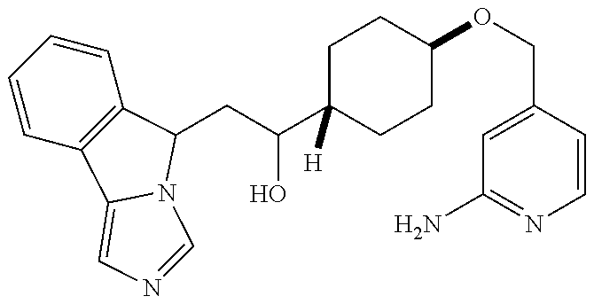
C1=CC=CC2=C1C1=CN=CN1C2CC(C1([H])CCC(OCC2=CC(N)=NC=C2)CC1)O
